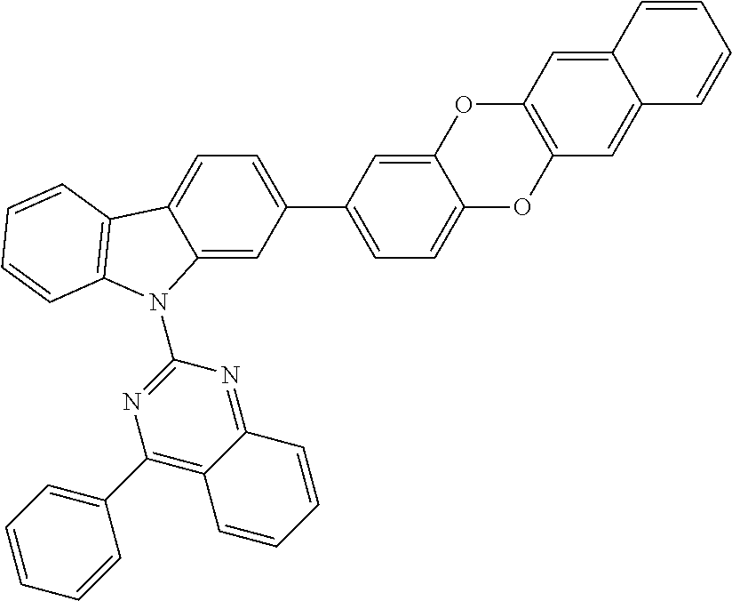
C1=C2C(=CC(C3=CC=C4OC5=C(OC4=C3)C=C3C(=C5)C=CC=C3)=C1)N(C1=NC(C3=CC=CC=C3)=C3C(=N1)C=CC=C3)C1=C2C=CC=C1
